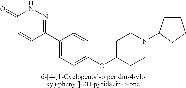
N1C(=O)C=CC(C2=CC=C(OC3CCN(C4CCCC4)CC3)C=C2)=N1
